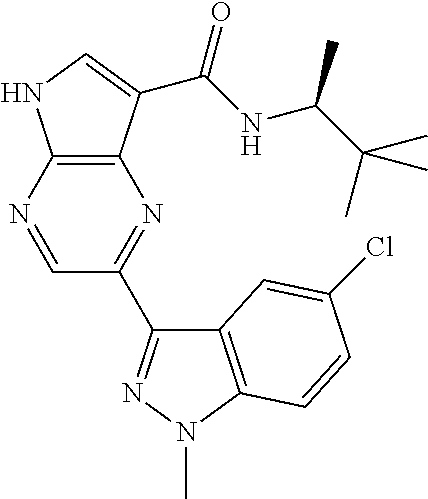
C12=C(N=CC(C3=NN(C)C4=C3C=C(Cl)C=C4)=N1)NC=C2C(NC(C(C)(C)C)C)=O
